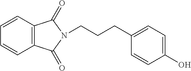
C1=CC2=C(C=C1)C(=O)N(CCCC1=CC=C(O)C=C1)C2=O
